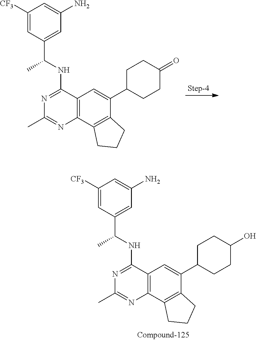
C1([CF3])=CC(C(NC2=NC(C)=NC3=C2C=C(C2CCC(O)CC2)C2=C3CCC2)C)=CC(N)=C1.C1([CF3])=CC(C(NC2=NC(C)=NC3=C2C=C(C2CCC(=O)CC2)C2=C3CCC2)C)=CC(N)=C1
